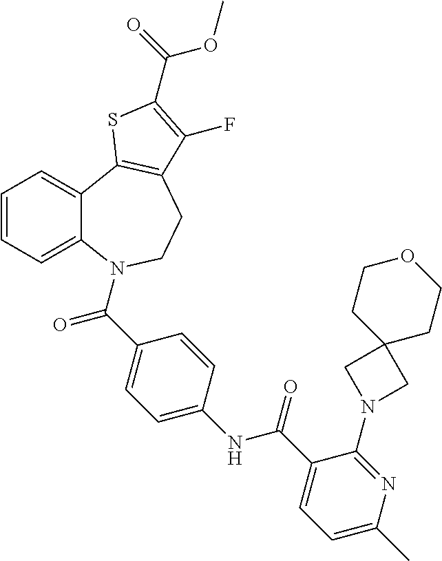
C1=CC=C2C(=C1)C1=C(CCN2C(C2=CC=C(NC(C3=CC=C(C)N=C3N3CC4(C3)CCOCC4)=O)C=C2)=O)C(F)=C(C(=O)OC)S1
